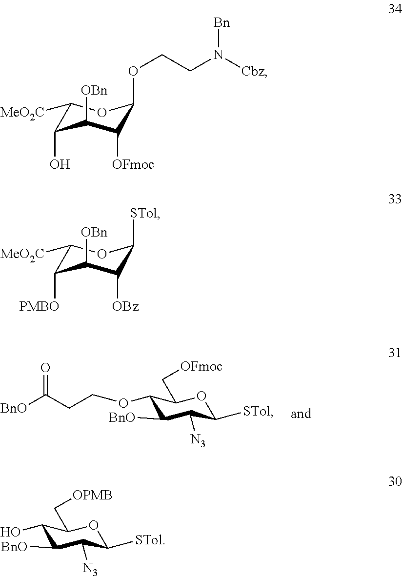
[BnO]C(CCOC1C(C[OFmoc])OC([STol])C([N3])C1[BnO])=O.OC1C([BnO])C([N3])C([STol])OC1C[OPMB].C1([OFmoc])C(OCCN([Cbz])[Bn])OC([MeO2C])C(O)C1[OBn].C1([OBz])C([STol])OC([MeO2C])C([PMBO])C1[OBn]
